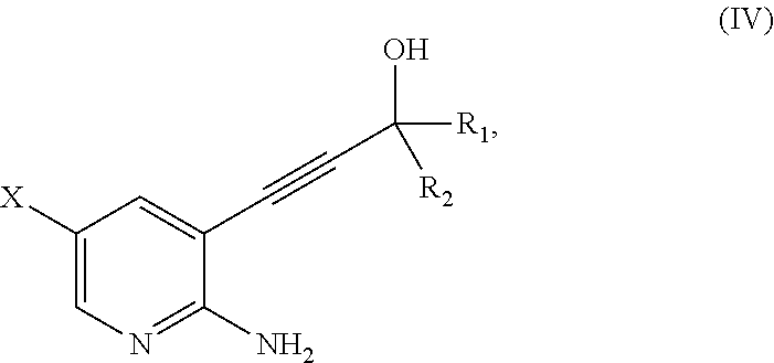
C1([X])=CN=C(N)C(C#CC([R1])(O)[R2])=C1
